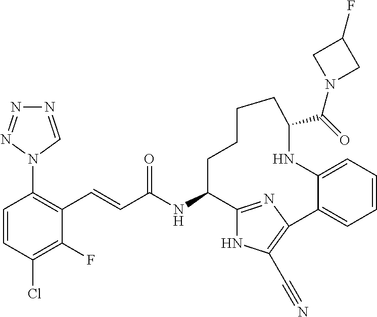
C(C(NC1C2=NC(=C(C#N)N2)C2=CC=CC=C2NC(C(=O)N2CC(F)C2)CCCC1)=O)=CC1=C(N2C=NN=N2)C=CC(Cl)=C1F
